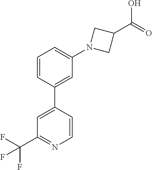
C1(C2=CC(N3CC(C(O)=O)C3)=CC=C2)=CC(C(F)(F)F)=NC=C1
